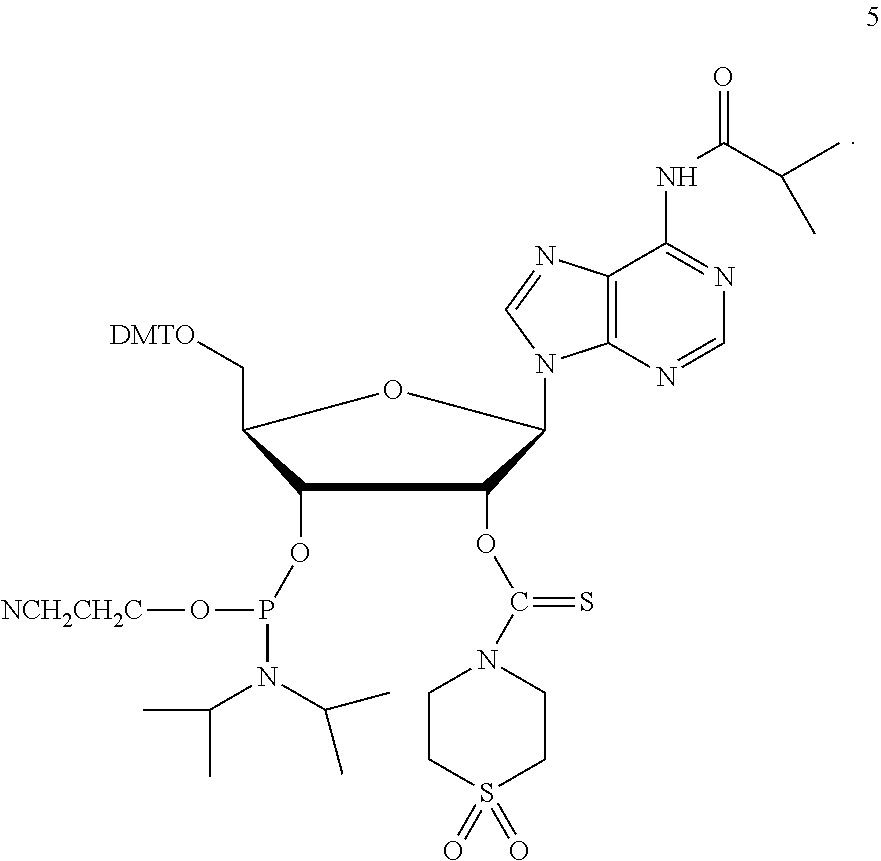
C1(OP(N(C(C)C)C(C)C)O[NCH2CH2C])C(C[DMTO])OC(N2C3=C(C(NC(C(C)C)=O)=NC=N3)N=C2)C1OC(=S)N1CCS(=O)(=O)CC1
